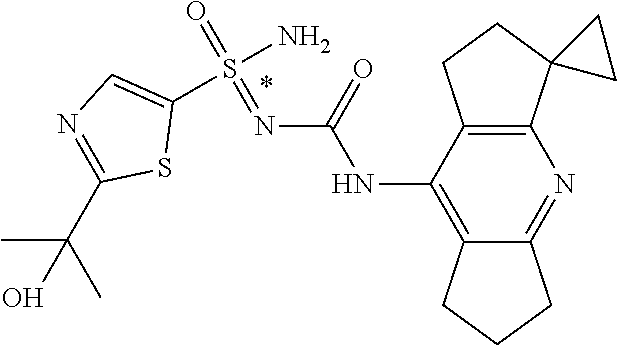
C12=C(C(NC(N=S(=O)(N)C3=CN=C(C(O)(C)C)S3)=O)=C3C(=N1)CCC3)CCC21CC1
